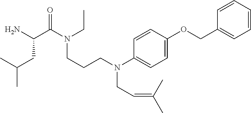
CC(CC(N)C(N(CCCN(C1=CC=C(OCC2=CC=CC=C2)C=C1)CC=C(C)C)CC)=O)C
